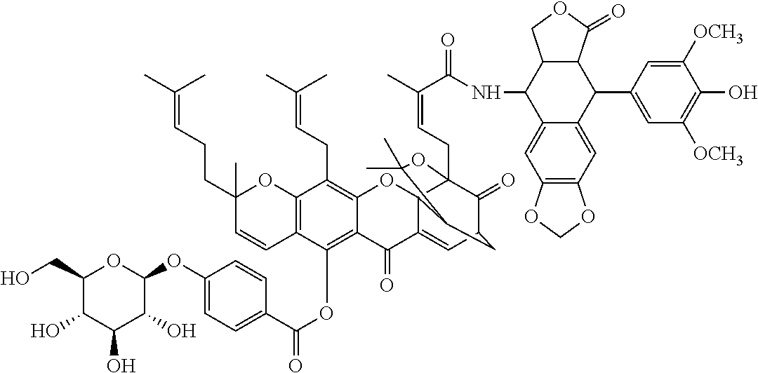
C1(O)C(CO)OC(OC2=CC=C(C(OC3=C4C(=C(CC=C(C)C)C5=C3C=CC(C)(CCC=C(C)C)O5)OC35C(=CC6C(=O)C3(CC=C(C)C(=O)NC3C7=CC8=C(C=C7C(C7=CC([OCH3])=C(O)C([OCH3])=C7)C7C3COC7=O)OCO8)OC(C)(C)C5C6)C4=O)=O)C=C2)C(O)C1O
